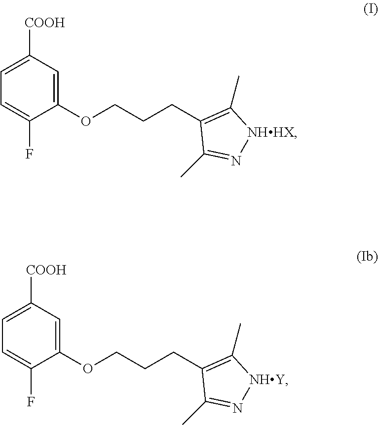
C1=C(F)C(OCCCC2=C(C)[NHHX]N=C2C)=CC([COOH])=C1.C1=C(F)C(OCCCC2=C(C)[NHY]N=C2C)=CC([COOH])=C1
